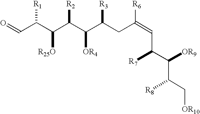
C(C(C([R25O])C(C(C(CC(=CC(C([OR9])C(C[OR10])[R8])[R7])[R6])[R3])[OR4])[R2])[R1])=O
